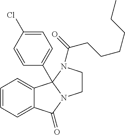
C12=CC=CC=C1C1(C3=CC=C(Cl)C=C3)N(C2=O)CCN1C(=O)CCCCCC
